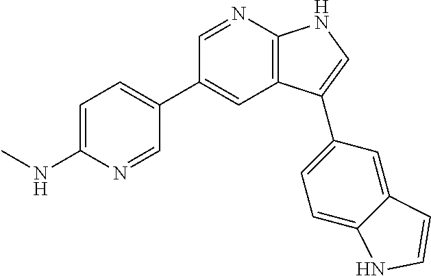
C1=NC2=C(C=C1C1=CC=C(NC)N=C1)C(C1=CC=C3C(=C1)C=CN3)=CN2
